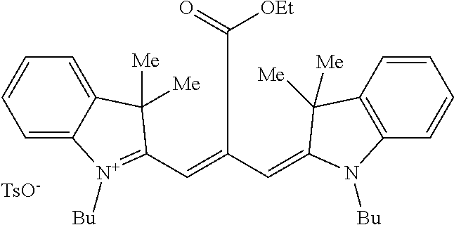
C(=C(C=C1C([Me])([Me])C2=C(C=CC=C2)N1[Bu])C(=O)[OEt])C1=[N+]([Bu])C2=CC=CC=C2C1([Me])[Me].[TsO-]
